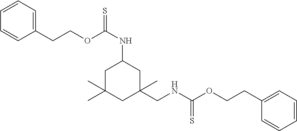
C1(CNC(OCCC2=CC=CC=C2)=S)(C)CC(NC(=S)OCCC2=CC=CC=C2)CC(C)(C)C1
